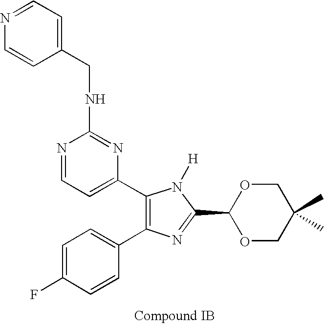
C1=C(F)C=CC(C2=C(C3=CC=NC(NCC4=CC=NC=C4)=N3)N([H])C(C3OCC(C)(C)CO3)=N2)=C1
